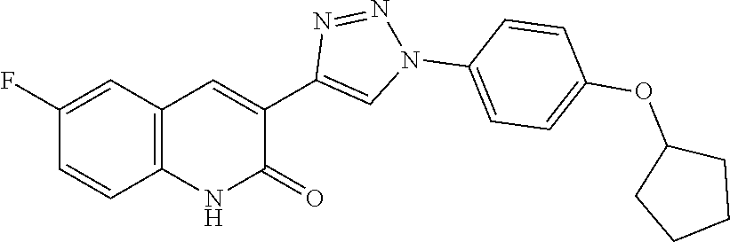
C12=C(C=C(F)C=C1)C=C(C1=CN(C3=CC=C(OC4CCCC4)C=C3)N=N1)C(=O)N2
